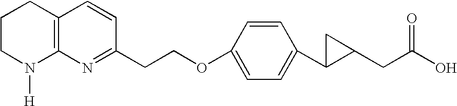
C1CN([H])C2=C(C1)C=CC(CCOC1=CC=C(C3C(CC(O)=O)C3)C=C1)=N2
